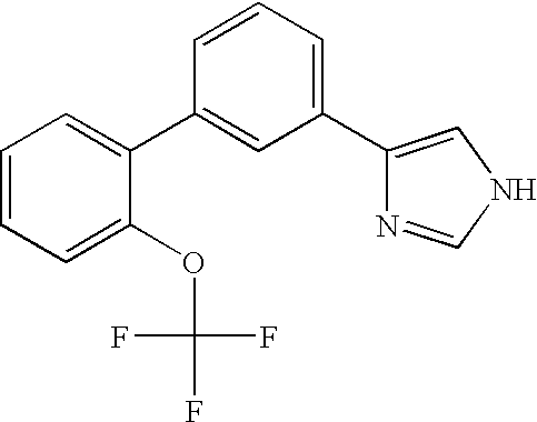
C1=C(C2=CC(C3=CNC=N3)=CC=C2)C(OC(F)(F)F)=CC=C1
